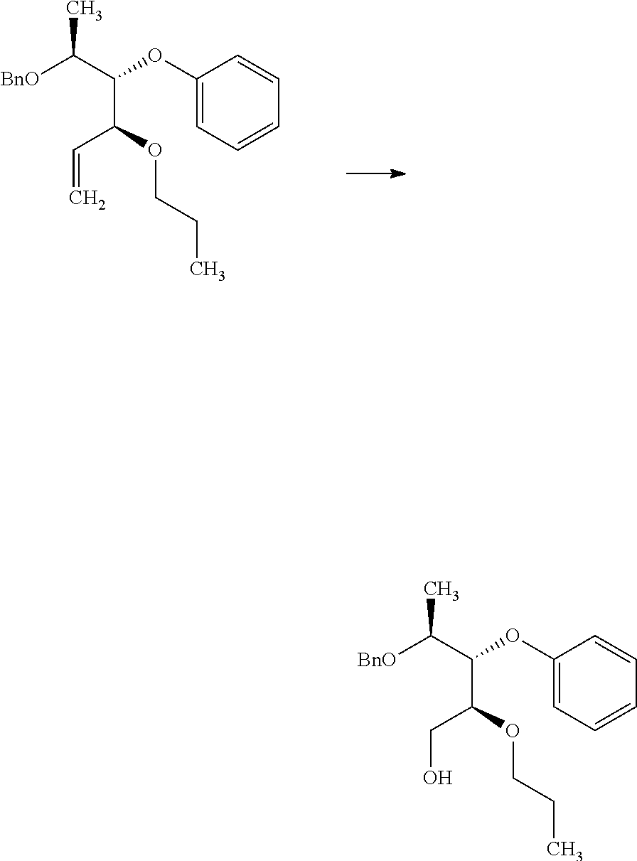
C1(OC(C(OCCC)C=C)C([BnO])C)=CC=CC=C1.C1(OC(C(OCCC)CO)C([BnO])C)=CC=CC=C1
